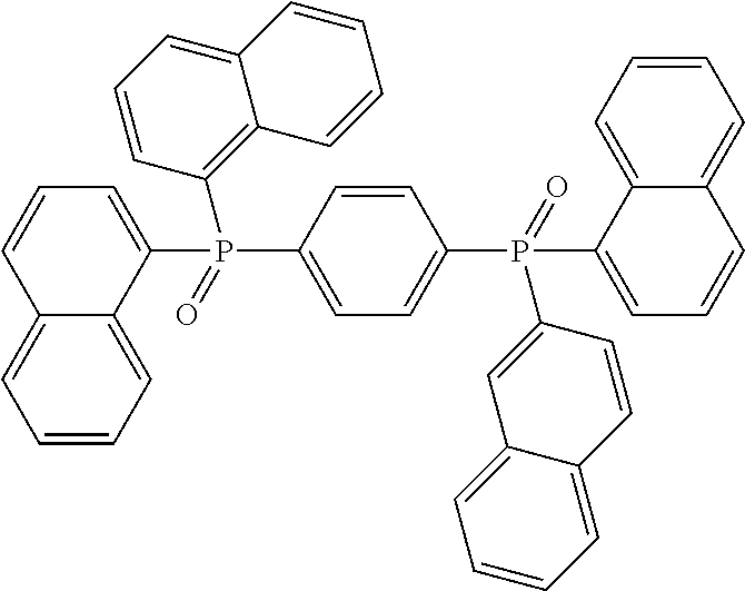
C1=CC(P(C2=CC=CC3=CC=CC=C23)(C2=C3C(=CC=C2)C=CC=C3)=O)=CC=C1P(C1=CC=CC2=CC=CC=C12)(=O)C1=CC2=CC=CC=C2C=C1
